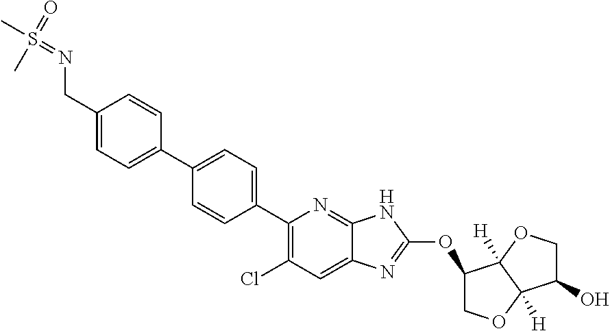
C1=C(CN=S(=O)(C)C)C=CC(C2=CC=C(C3=C(Cl)C=C4C(=N3)NC(OC3COC5([H])C3([H])OCC5O)=N4)C=C2)=C1
